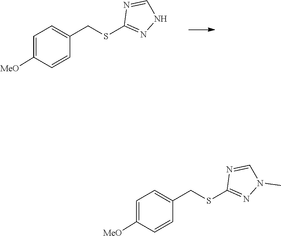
C1([MeO])=CC=C(CSC2=NNC=N2)C=C1.C1([MeO])=CC=C(CSC2=NN(C)C=N2)C=C1
